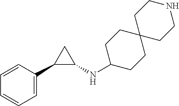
C1=CC(C2C(NC3CCC4(CC3)CCNCC4)C2)=CC=C1
